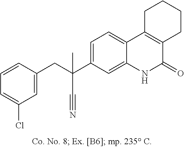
C1=CC(CC(C2=CC=C3C(=C2)NC(=O)C2=C3CCCC2)(C#N)C)=CC(Cl)=C1
